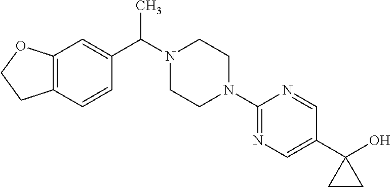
C12=C(C=CC(C(N3CCN(C4=NC=C(C5(O)CC5)C=N4)CC3)C)=C1)CCO2
